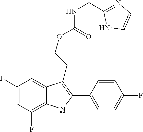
C1(C2=C(CCOC(=O)NCC3=NC=CN3)C3=CC(F)=CC(F)=C3N2)=CC=C(F)C=C1
